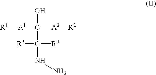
[R1][A1]C([A2][R2])(O)C([R3])([R4])NN
